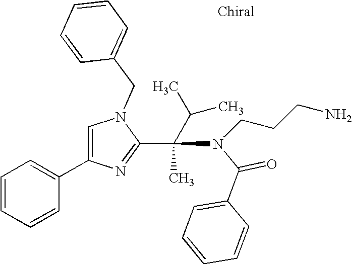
C1=C(C2=CC=CC=C2)N=C(C(C(C)C)(C)N(CCCN)C(C2=CC=CC=C2)=O)N1CC1=CC=CC=C1
